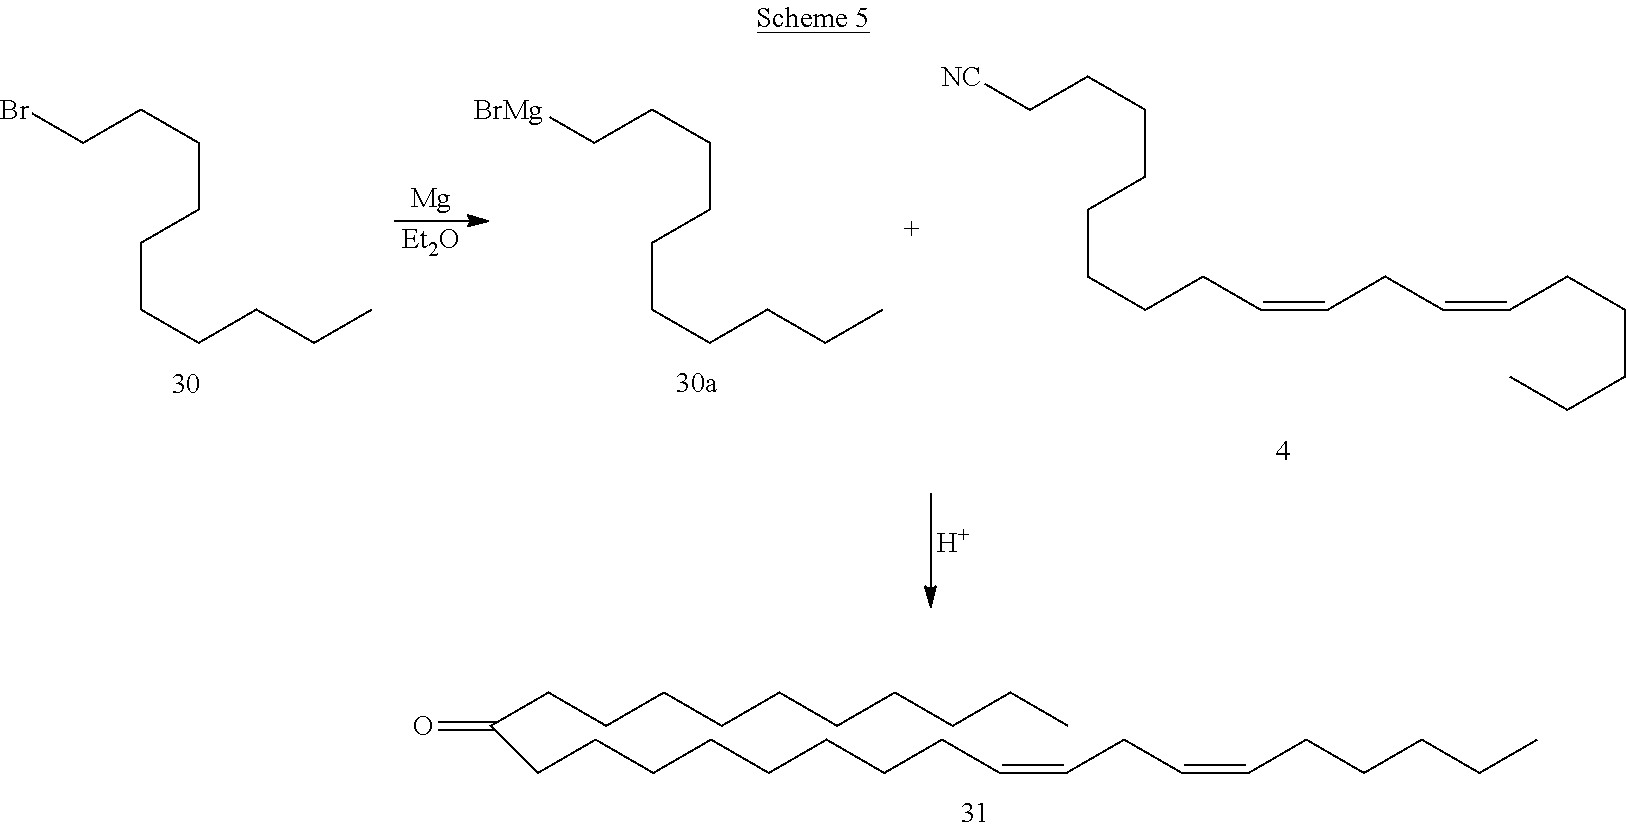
C(CCCCCCCCCC)(CCCCCCCCC=CCC=CCCCCC)=O.[Mg].[Et2O].[H].BrCCCCCCCCCC.[BrMg]CCCCCCCCCC.[NC]CCCCCCCCC=CCC=CCCCCC
